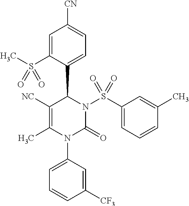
C1([NC])=C(C)N(C2=CC=CC([CF3])=C2)C(=O)N(S(C2=CC=CC(C)=C2)(=O)=O)C1C1=CC=C([CN])C=C1S(C)(=O)=O
